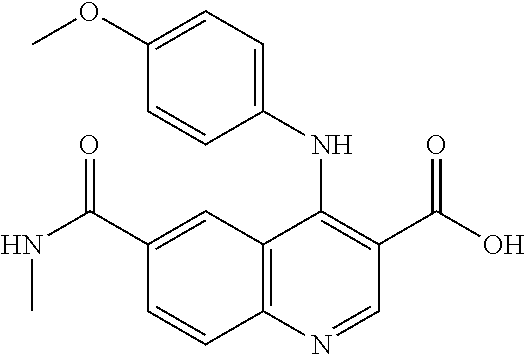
C12=C(N=CC(C(O)=O)=C1NC1=CC=C(OC)C=C1)C=CC(C(NC)=O)=C2
